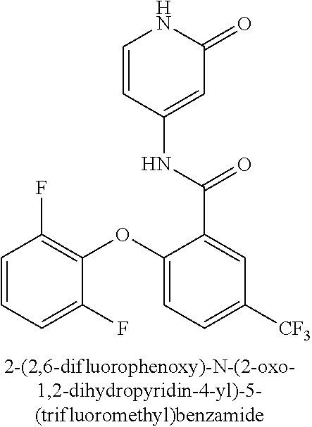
C1=CC(NC(C2=CC([CF3])=CC=C2OC2=C(F)C=CC=C2F)=O)=CC(=O)N1
